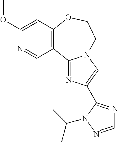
N1=C2C3=C(C=C(OC)N=C3)OCCN2C=C1C1=NC=NN1C(C)C
